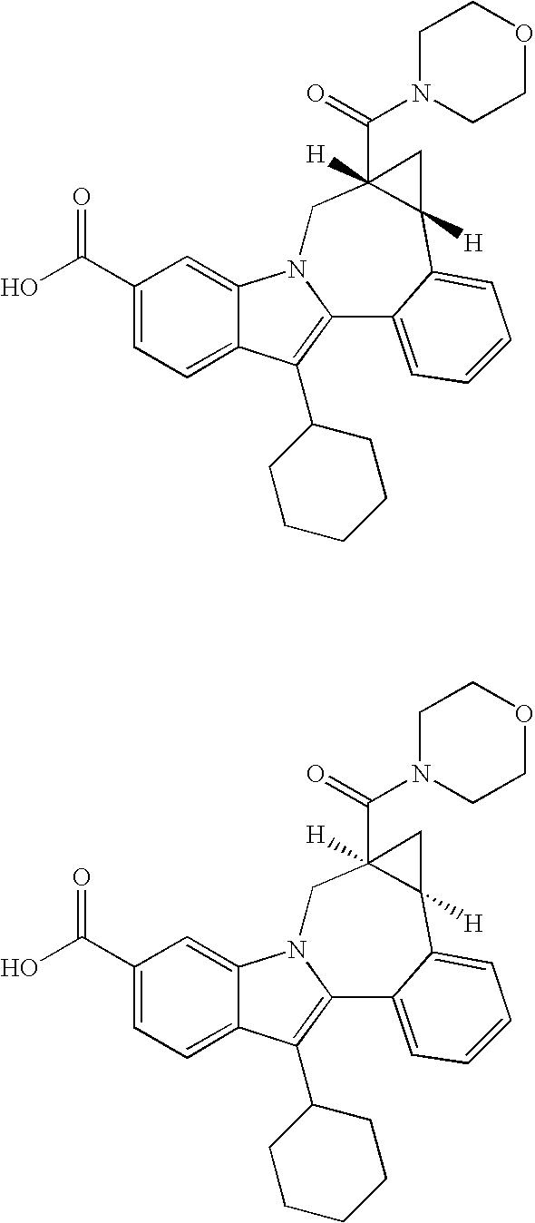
C1(C(O)=O)=CC=C2C(=C1)N1C(=C2C2CCCCC2)C2=CC=CC=C2C2([H])C(C(N3CCOCC3)=O)([H])(C1)C2.C1(C(O)=O)=CC=C2C(=C1)N1C(=C2C2CCCCC2)C2=CC=CC=C2C2([H])C(C(N3CCOCC3)=O)([H])(C1)C2
